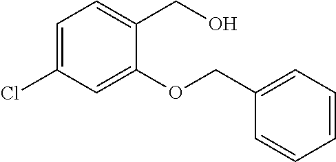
C1=C(Cl)C=C(OCC2=CC=CC=C2)C(CO)=C1
